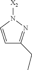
N1([X2])C=CC(CC)=N1
